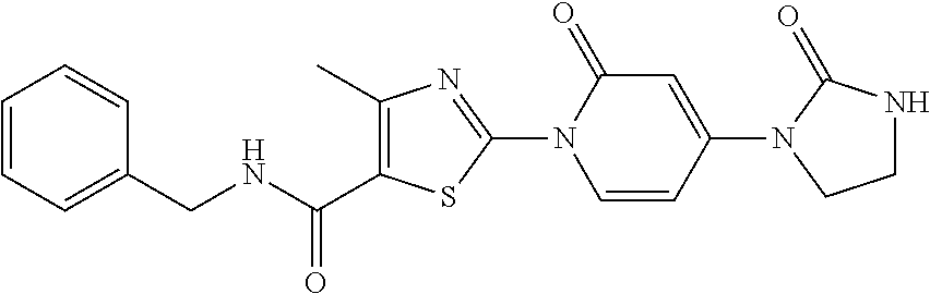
C1=CC=C(CNC(=O)C2=C(C)N=C(N3C=CC(N4C(=O)NCC4)=CC3=O)S2)C=C1
